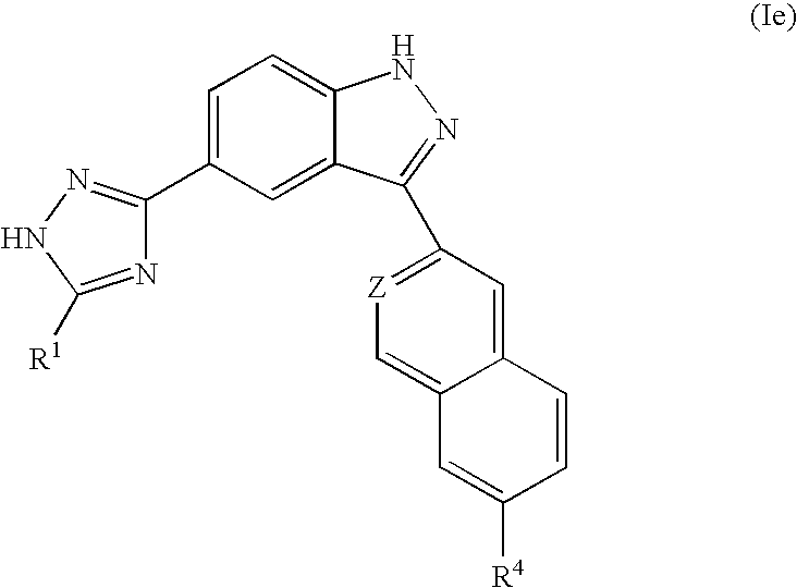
N1=C([R1])NN=C1C1=CC=C2C(=C1)C(C1=[Z]C=C3C(=C1)C=CC([R4])=C3)=NN2
